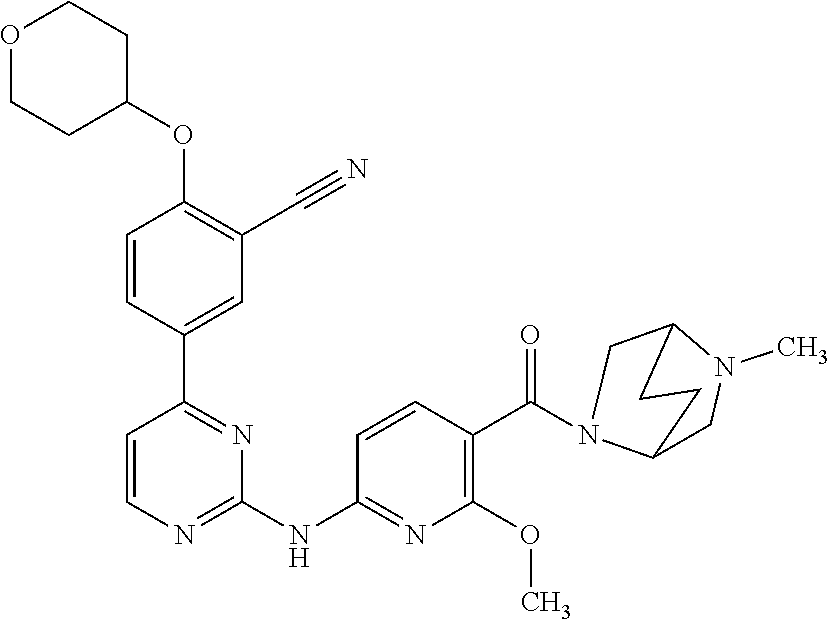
O(C1=C(C#N)C=C(C2=NC(NC3=NC(OC)=C(C(N4CC5N(C)CC4CC5)=O)C=C3)=NC=C2)C=C1)C1CCOCC1
